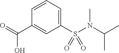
C1(S(N(C(C)C)C)(=O)=O)=CC=CC(C(=O)O)=C1
